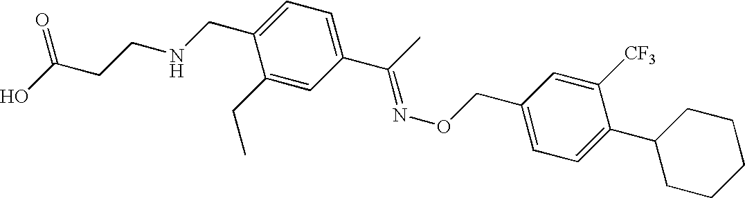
C1(CC)=CC(C(C)=NOCC2=CC=C(C3CCCCC3)C([CF3])=C2)=CC=C1CNCCC(O)=O
